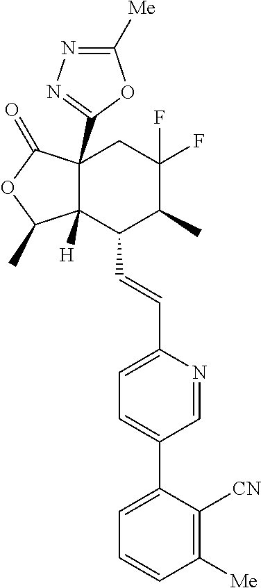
C12(C3=NN=C([Me])O3)C([H])(C(C=CC3=CC=C(C4=CC=CC([Me])=C4[CN])C=N3)C(C)C(F)(F)C1)C(C)OC2=O
